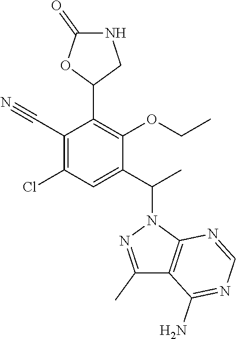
C1(C#N)=C(Cl)C=C(C(C)N2N=C(C)C3=C2N=CN=C3N)C(OCC)=C1C1CNC(=O)O1
